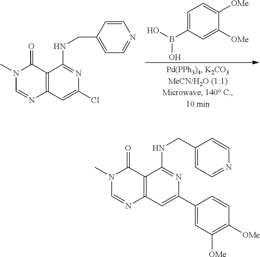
C1=C(B(O)O)C=C([OMe])C([OMe])=C1.N1(C)C=NC2=C(C1=O)C(NCC1=CC=NC=C1)=NC(Cl)=C2.N1(C)C=NC2=C(C1=O)C(NCC1=CC=NC=C1)=NC(C1=CC([OMe])=C([OMe])C=C1)=C2
